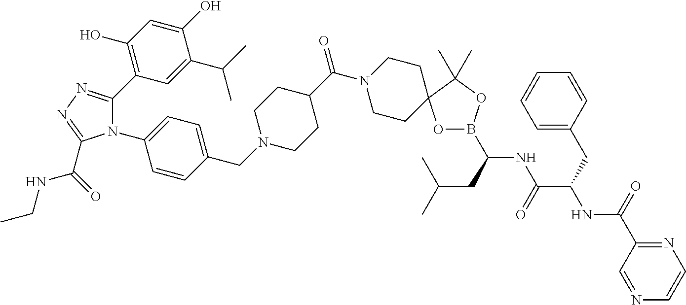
C(CC(C)C)(NC(C(CC1=CC=CC=C1)NC(C1=NC=CN=C1)=O)=O)B1OC2(C(C)(C)O1)CCN(C(C1CCN(CC3=CC=C(N4C(C5=C(O)C=C(O)C(C(C)C)=C5)=NN=C4C(NCC)=O)C=C3)CC1)=O)CC2
